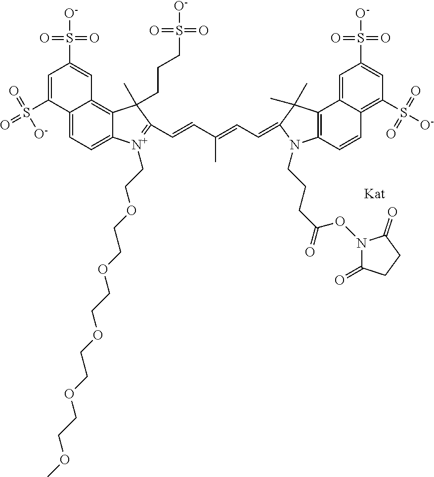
C12=C(C3=CC(S(=O)(=O)[O-])=CC(S([O-])(=O)=O)=C3C=C1)C(C)(C)C(=CC=C(C=CC1=[N+](CCOCCOCCOCCOCCOC)C3=CC=C4C(=C3C1(CCCS(=O)([O-])=O)C)C=C(S([O-])(=O)=O)C=C4S(=O)(=O)[O-])C)N2CCCC(ON1C(=O)CCC1=O)=O
